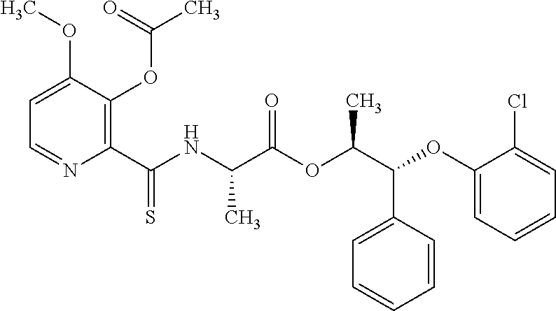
C1=C(OC)C(OC(C)=O)=C(C(NC(C(OC(C(OC2=CC=CC=C2Cl)C2=CC=CC=C2)C)=O)C)=S)N=C1
